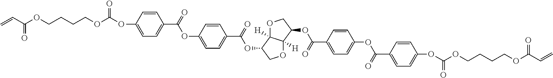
C(CCCOC(OC1=CC=C(C(=O)OC2=CC=C(C(=O)OC3COC4([H])C3([H])OCC4OC(C3=CC=C(OC(C4=CC=C(OC(OCCCCOC(C=C)=O)=O)C=C4)=O)C=C3)=O)C=C2)C=C1)=O)OC(C=C)=O
